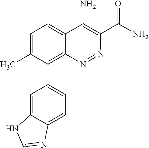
C1=C(C)C(C2=CC=C3C(=C2)NC=N3)=C2C(=C1)C(N)=C(C(N)=O)N=N2
